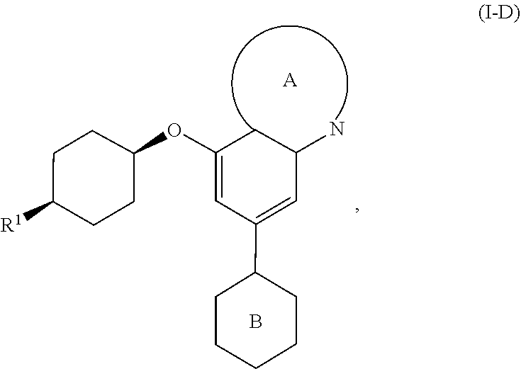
C1=C(OC2CCC([R1])CC2)CC(N)C=C1C1CCCCC1.B.[A]
